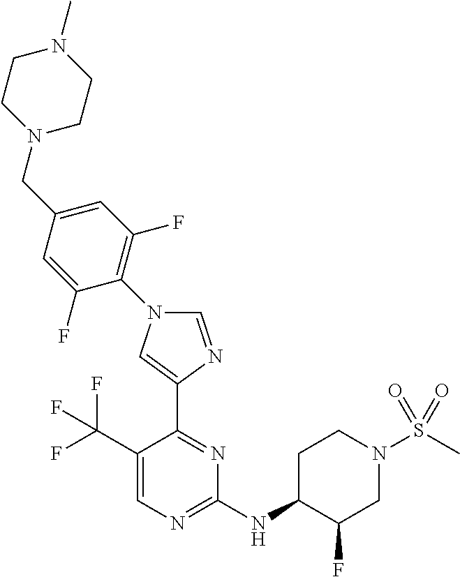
C1(NC2C(F)CN(S(C)(=O)=O)CC2)=NC=C(C(F)(F)F)C(C2=CN(C3=C(F)C=C(CN4CCN(C)CC4)C=C3F)C=N2)=N1
